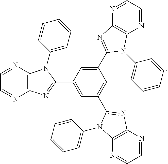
C1(C2=NC3=C(N=CC=N3)N2C2=CC=CC=C2)=CC(C2=NC3=C(N2C2=CC=CC=C2)N=CC=N3)=CC(C2=NC3=C(N=CC=N3)N2C2=CC=CC=C2)=C1
